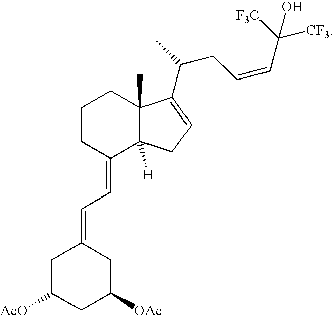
C1(=CC=C2CC([AcO])CC([OAc])C2)C2([H])C(C)(CCC1)C(C(CC=CC([CF3])([F3C])O)C)=CC2
